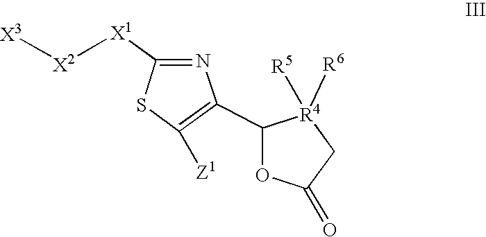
C1(C2=C([Z1])SC([X1][X2][X3])=N2)OC(=O)C[R4]1([R5])[R6]
